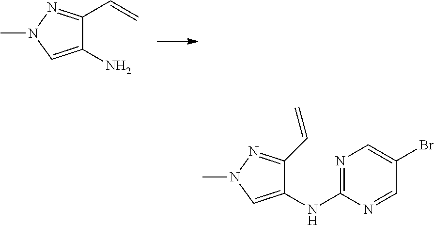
C1(N)=CN(C)N=C1C=C.C1(NC2=NC=C(Br)C=N2)=CN(C)N=C1C=C
